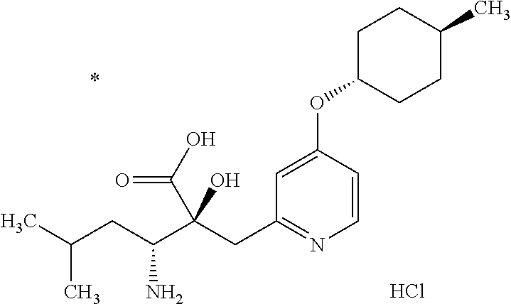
C1=CC(OC2CCC(C)CC2)=CC(CC(C(CC(C)C)N)(C(O)=O)O)=N1.Cl
